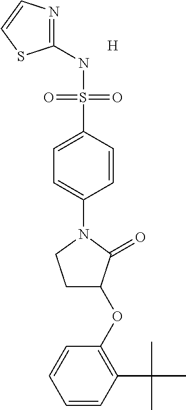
C1(NS(C2=CC=C(N3CCC(OC4=C(C(C)(C)C)C=CC=C4)C3=O)C=C2)(=O)=O)=NC=CS1.[H]
